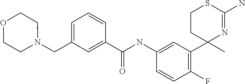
C1=C(NC(C2=CC(CN3CCOCC3)=CC=C2)=O)C=CC(F)=C1C1(C)N=C(N)SCC1
